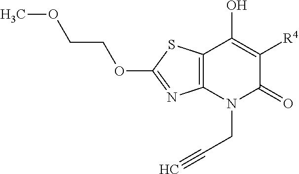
C12=C(N(CC#C)C(=O)C([R4])=C1O)N=C(OCCOC)S2
